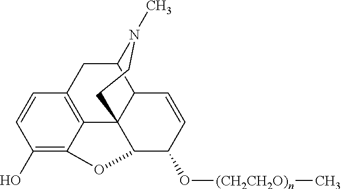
C12=C3C(=C(O)C=C1)OC1C34C(C(C2)N(C)CC4)C=CC1O[(CH2CH2O)n]C
